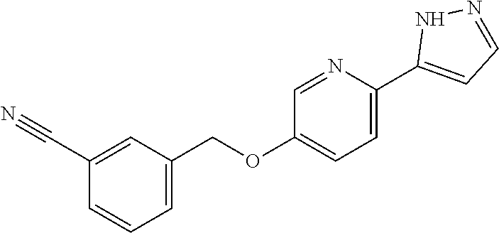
C1=NC(C2=CC=NN2)=CC=C1OCC1=CC=CC(C#N)=C1
